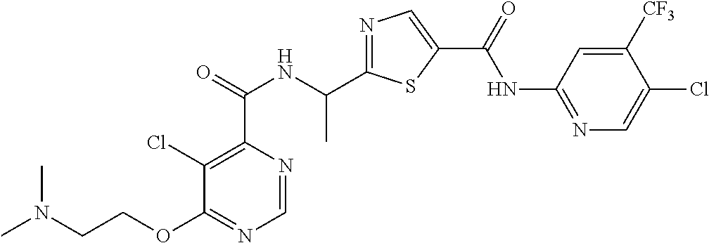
N1=C(C(NC(C2=C(Cl)C(OCCN(C)C)=NC=N2)=O)C)SC(C(=O)NC2=NC=C(Cl)C([CF3])=C2)=C1
